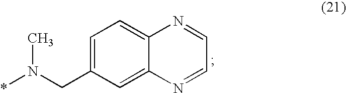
C1=C(CN(*)C)C=C2C(=C1)N=CC=N2
